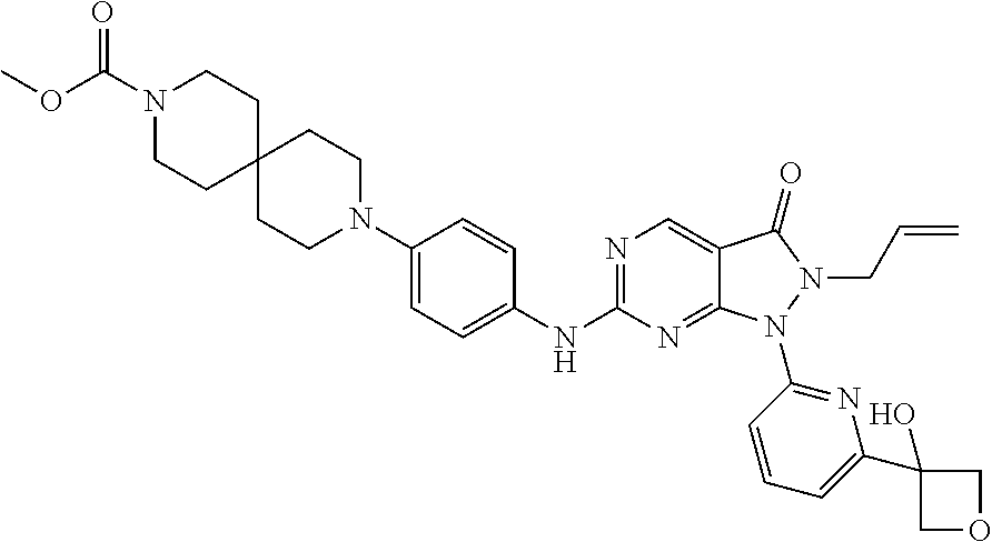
N1(C(=O)OC)CCC2(CC1)CCN(C1=CC=C(NC3=NC=C4C(=N3)N(C3=NC(C5(O)COC5)=CC=C3)N(CC=C)C4=O)C=C1)CC2
